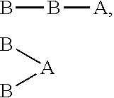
BB[A].B[A]B
